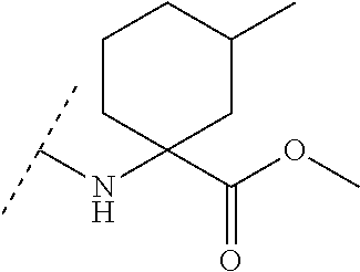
C(NC1(C(OC)=O)CC(C)CCC1)(C)C
